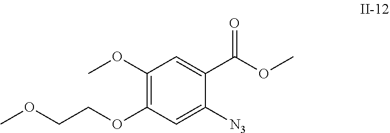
C1(OC)=C(OCCOC)C=C([N3])C(C(OC)=O)=C1
